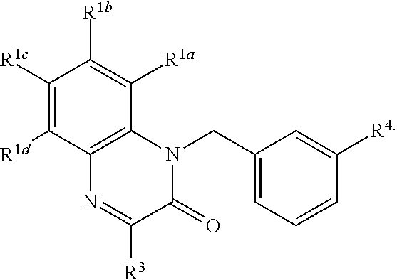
C1(CN2C3=C(N=C([R3])C2=O)C([R1d])=C([R1c])C([R1b])=C3[R1a])=CC=CC([R4])=C1
